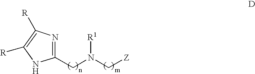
C1(CN(C[Z])[R1])=NC([R])=C([R])N1
